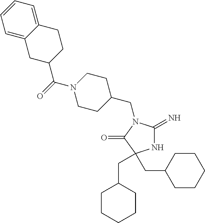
N1C(=N)N(CC2CCN(C(=O)C3CCC4=CC=CC=C4C3)CC2)C(=O)C1(CC1CCCCC1)CC1CCCCC1
